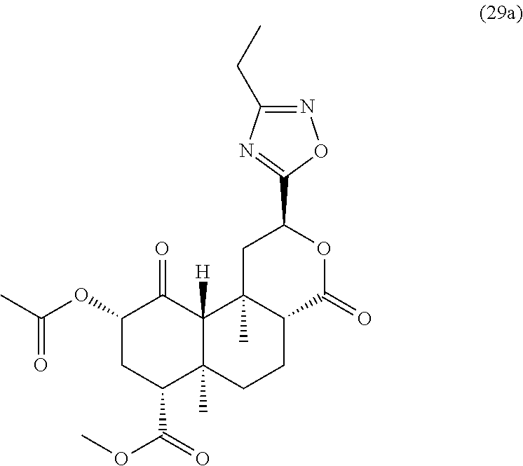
C1(OC(C)=O)CC(C(=O)OC)C2(C)C([H])(C1=O)C1(C)C(CC2)C(=O)OC(C2=NC(CC)=NO2)C1
